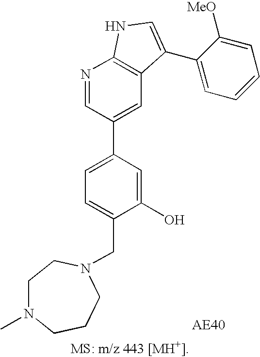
C1=C(C2=CC3=C(N=C2)NC=C3C2=CC=CC=C2[MeO])C=C(O)C(CN2CCCN(C)CC2)=C1
